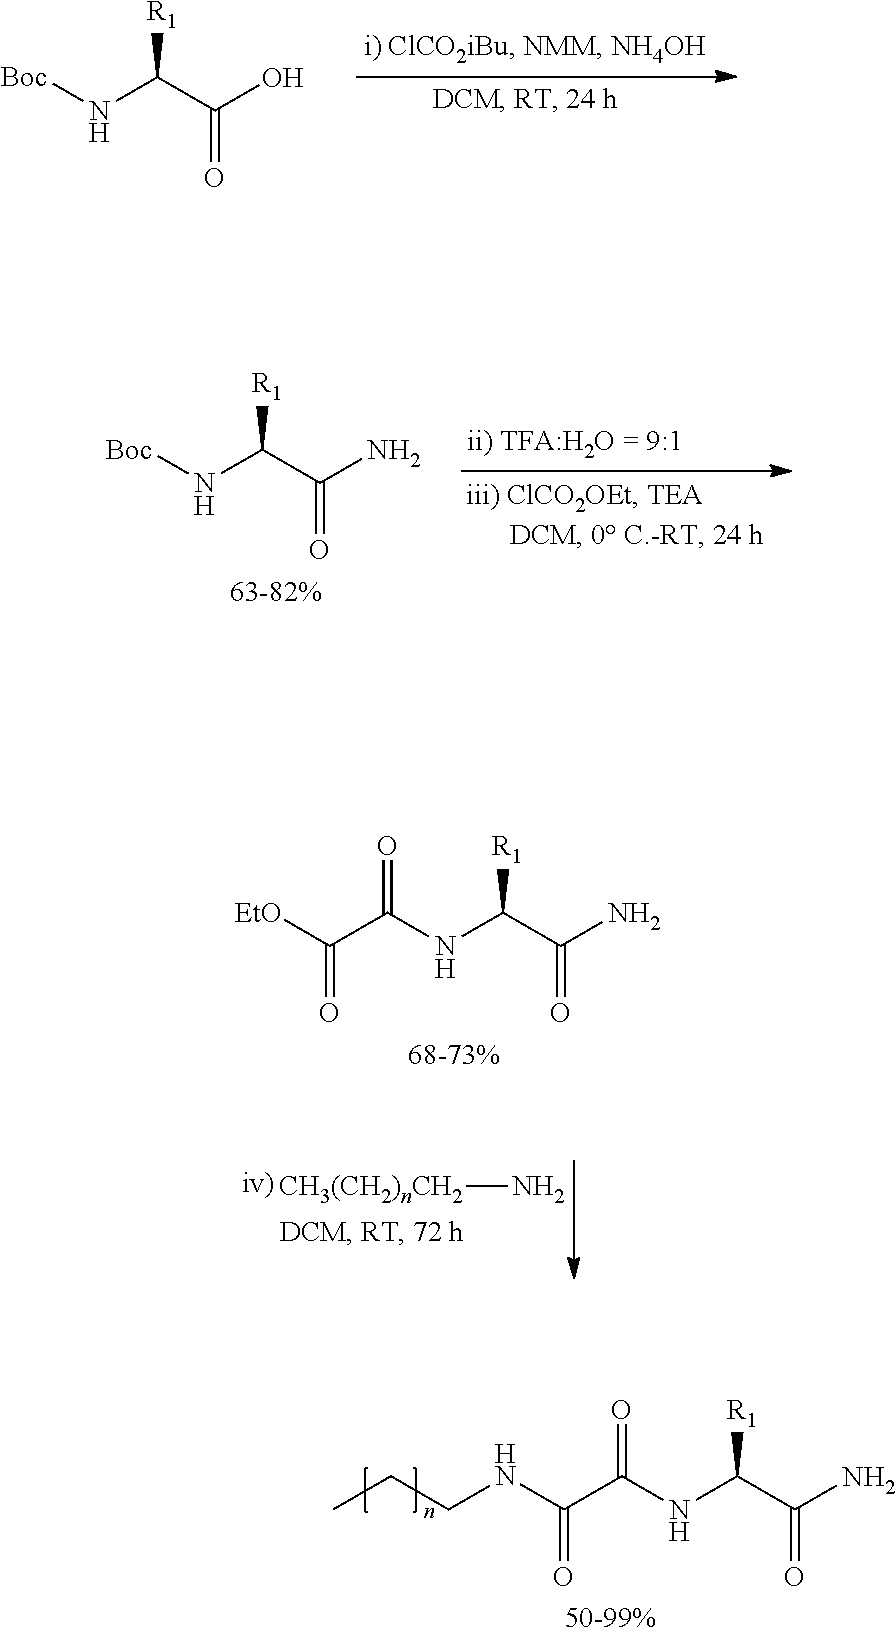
[Boc]NC(C(O)=O)[R1].[Boc]NC(C(N)=O)[R1].C(NC(C(N)=O)[R1])(C(=O)[EtO])=O.[CH3(CH2)nCH2]N.C(NC(C(N)=O)[R1])(C(=O)NCCC)=O
